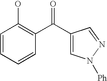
C1=CC=CC(C(=O)C2=CN([Ph])N=C2)=C1O
